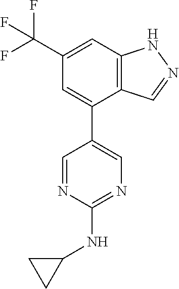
C12=C(C=C(C(F)(F)F)C=C1C1=CN=C(NC3CC3)N=C1)NN=C2
